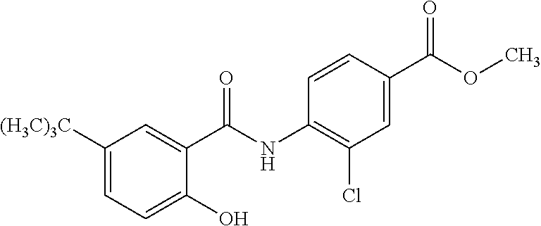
C1(O)=CC=C([(H3C)3C])C=C1C(NC1=C(Cl)C=C(C(OC)=O)C=C1)=O
